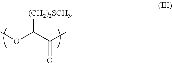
COC(C(C)=O)[(CH2)2SCH3]
